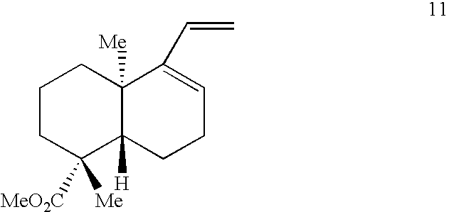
C1CC([Me])([MeO2C])C2([H])C([Me])(C1)C(C=C)=CCC2
